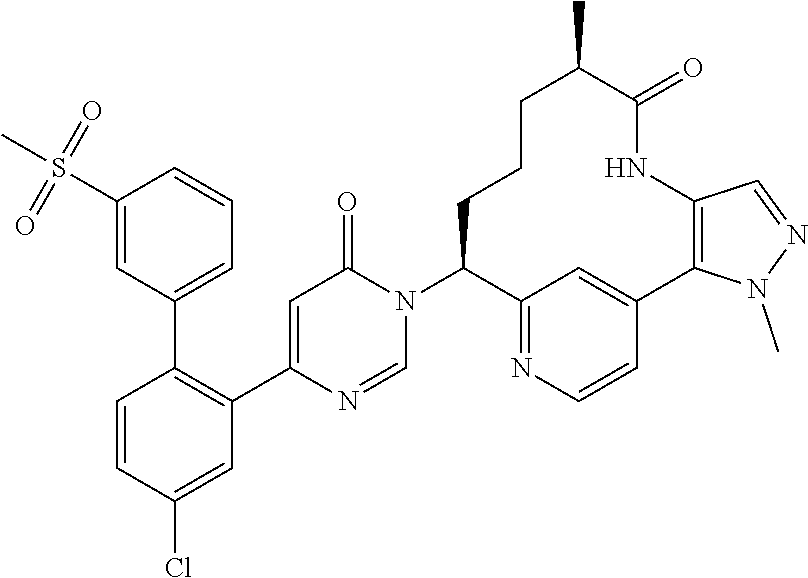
C1=CC(Cl)=CC(C2=CC(=O)N(C3C4=NC=CC(=C4)C4=C(NC(=O)C(C)CCC3)C=NN4C)C=N2)=C1C1=CC=CC(S(C)(=O)=O)=C1
